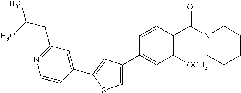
C1(C2=CC([OCH3])=C(C(N3CCCCC3)=O)C=C2)=CSC(C2=CC(CC(C)C)=NC=C2)=C1
